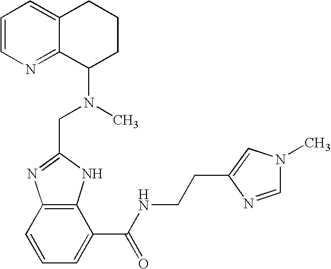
C1=CN=C2C(=C1)CCCC2N(C)CC1=NC2=C(N1)C(C(NCCC1=CN(C)C=N1)=O)=CC=C2
